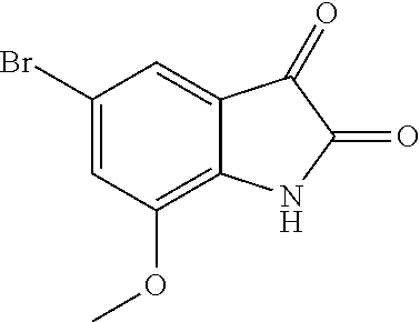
C1(Br)=CC(OC)=C2C(=C1)C(=O)C(=O)N2
